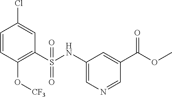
C1=CC(O[CF3])=C(S(NC2=CN=CC(C(OC)=O)=C2)(=O)=O)C=C1Cl
